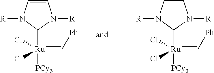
C1=CN([R])C([Ru](=C[Ph])([PCy3])(Cl)Cl)N1[R].C1CN([R])C([Ru](=C[Ph])([PCy3])(Cl)Cl)N1[R]
